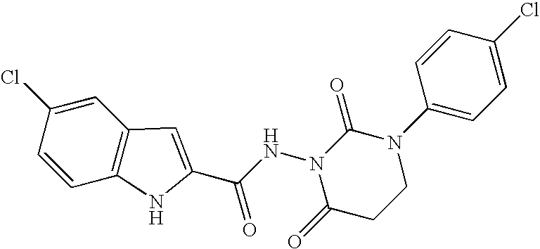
C12=C(C=C(Cl)C=C1)C=C(C(NN1C(=O)CCN(C3=CC=C(Cl)C=C3)C1=O)=O)N2
